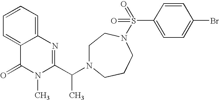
C1=C2C(=CC=C1)N=C(C(N1CCN(S(C3=CC=C(Br)C=C3)(=O)=O)CCC1)C)N(C)C2=O
